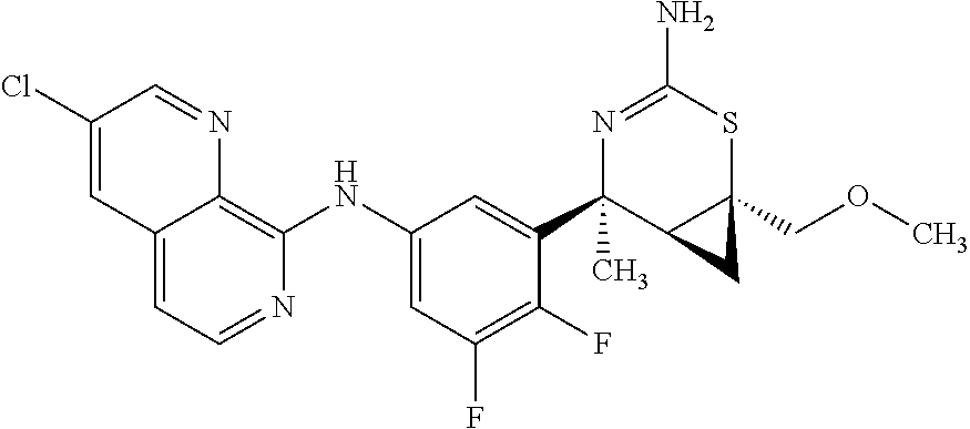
C12=CC=NC(NC3=CC(F)=C(F)C(C4(C)C5C(COC)(SC(N)=N4)C5)=C3)=C1N=CC(Cl)=C2
